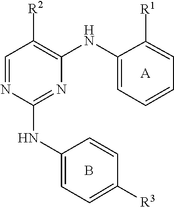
[A].C1=NC(NC2=CC=C([R3])C=C2)=NC(NC2=CC=CC=C2[R1])=C1[R2].B
